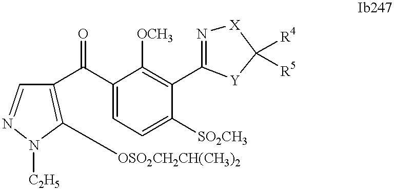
C1([OSO2CH2CH(CH3)2])=C(C(C2=CC=C([SO2CH3])C(C3=N[X]C([R4])([R5])[Y]3)=C2[OCH3])=O)C=NN1[C2H5]
